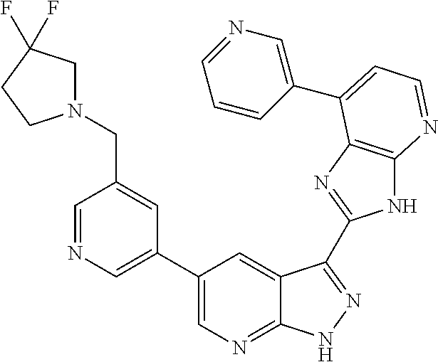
C1=NC=C(C2=CN=C3C(=C2)C(C2=NC4=C(N2)N=CC=C4C2=CN=CC=C2)=NN3)C=C1CN1CC(F)(F)CC1
